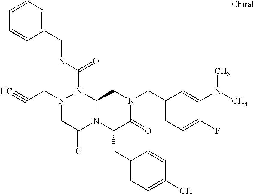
N1(C(NCC2=CC=CC=C2)=O)N(CC#C)CC(=O)N2C1CN(CC1=CC=C(F)C(N(C)C)=C1)C(=O)C2CC1=CC=C(O)C=C1
